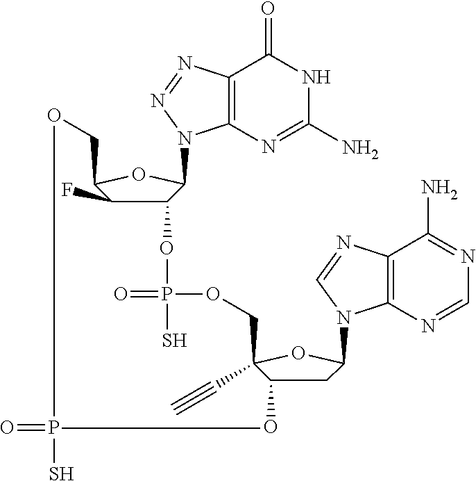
C12=C(N=C(N)NC1=O)N(C1C(OP(=O)(S)OCC3(C#C)OC(N4C5=C(C(N)=NC=N5)N=C4)CC3O)C(F)C(CO)O1)N=N2.O=PS
